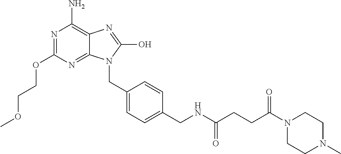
N1=C(OCCOC)N=C2C(=C1N)N=C(O)N2CC1=CC=C(CNC(CCC(=O)N2CCN(C)CC2)=O)C=C1
